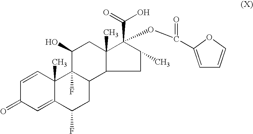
C1=CC2(C)C(=CC1=O)C(F)CC1C2(F)C(O)CC2(C)C1CC(C)C2(OC(=O)C1=CC=CO1)C(O)=O
